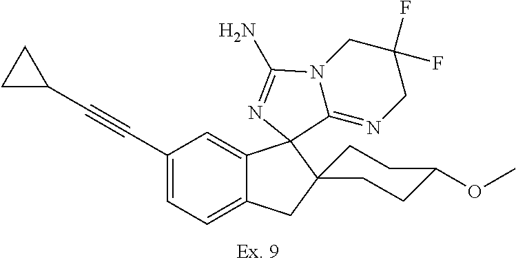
C(C1=CC=C2C(=C1)C1(C3(C2)CCC(OC)CC3)C2=NCC(F)(F)CN2C(N)=N1)#CC1CC1
